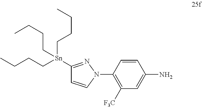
C1([F3C])=C(N2C=CC([Sn](CCCC)(CCCC)CCCC)=N2)C=CC(N)=C1
